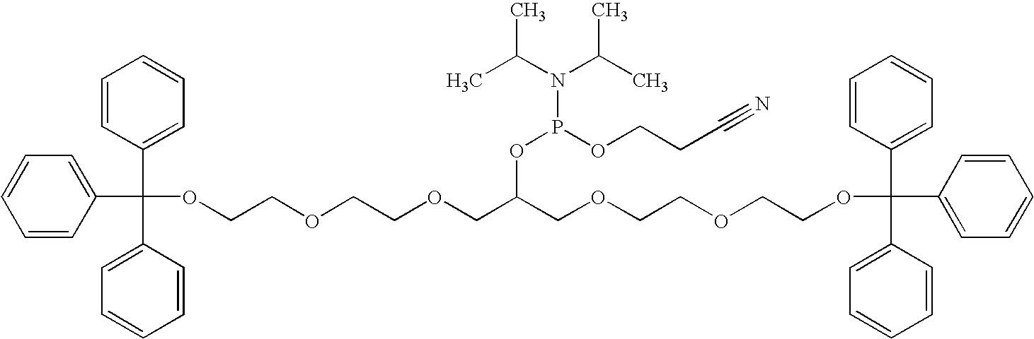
C1(C(C2=CC=CC=C2)(OCCOCCOCC(COCCOCCOC(C2=CC=CC=C2)(C2=CC=CC=C2)C2=CC=CC=C2)OP(OCCC#N)N(C(C)C)C(C)C)C2=CC=CC=C2)=CC=CC=C1
